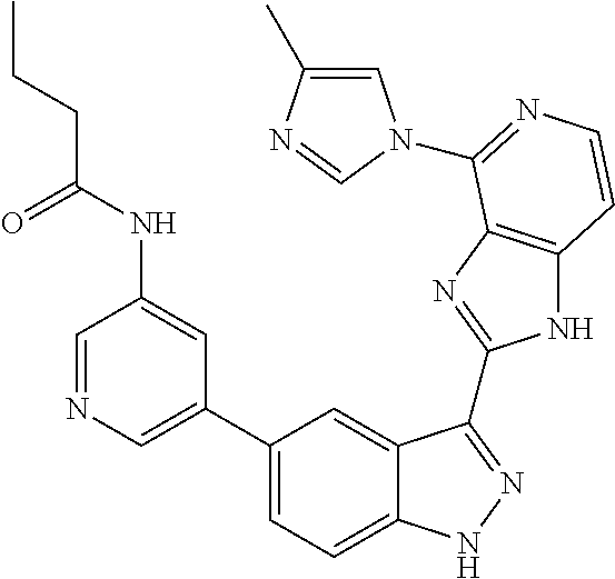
C1(C2=CN=CC(NC(CCC)=O)=C2)=CC=C2C(=C1)C(C1=NC3=C(N1)C=CN=C3N1C=C(C)N=C1)=NN2
